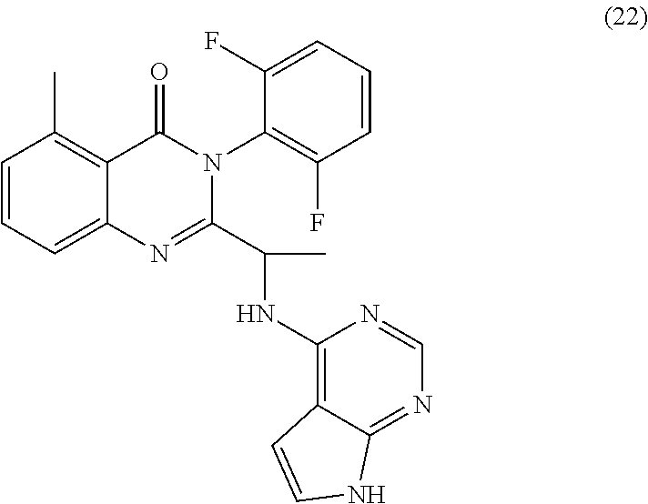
C1=CC=C2C(=C1C)C(=O)N(C1=C(F)C=CC=C1F)C(C(NC1=C3C(=NC=N1)NC=C3)C)=N2
